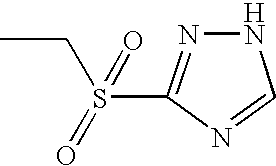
CCS(C1=NNC=N1)(=O)=O
